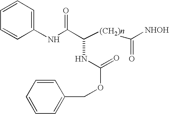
N(C(C([(CH2)n]C(=O)[NHOH])NC(=O)OCC1=CC=CC=C1)=O)C1=CC=CC=C1
